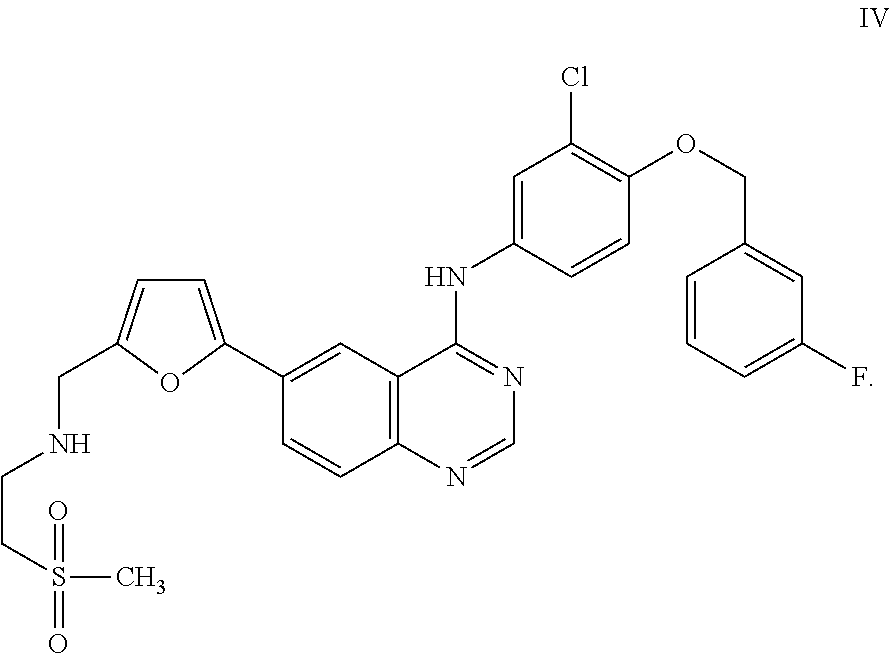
C1=C(NC2=NC=NC3=C2C=C(C2=CC=C(CNCCS(=O)(=O)C)O2)C=C3)C=CC(OCC2=CC(F)=CC=C2)=C1Cl
